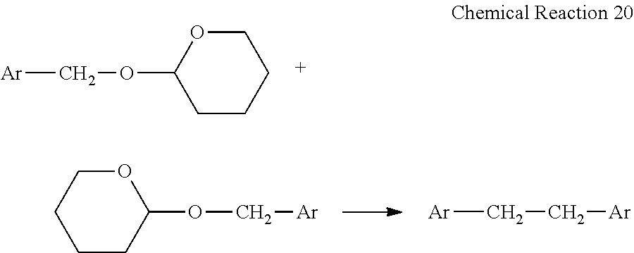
[Ar]COC1CCCCO1.O1CCCCC1OC[Ar].[Ar]CC[Ar]
